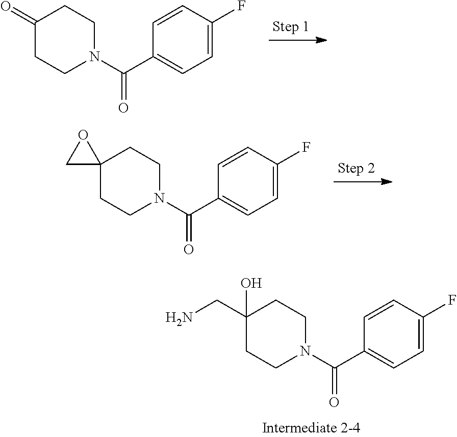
C1=C(F)C=CC(C(N2CCC(=O)CC2)=O)=C1.C1=C(F)C=CC(C(N2CCC3(CC2)OC3)=O)=C1.C1=C(F)C=CC(C(N2CCC(O)(CN)CC2)=O)=C1
